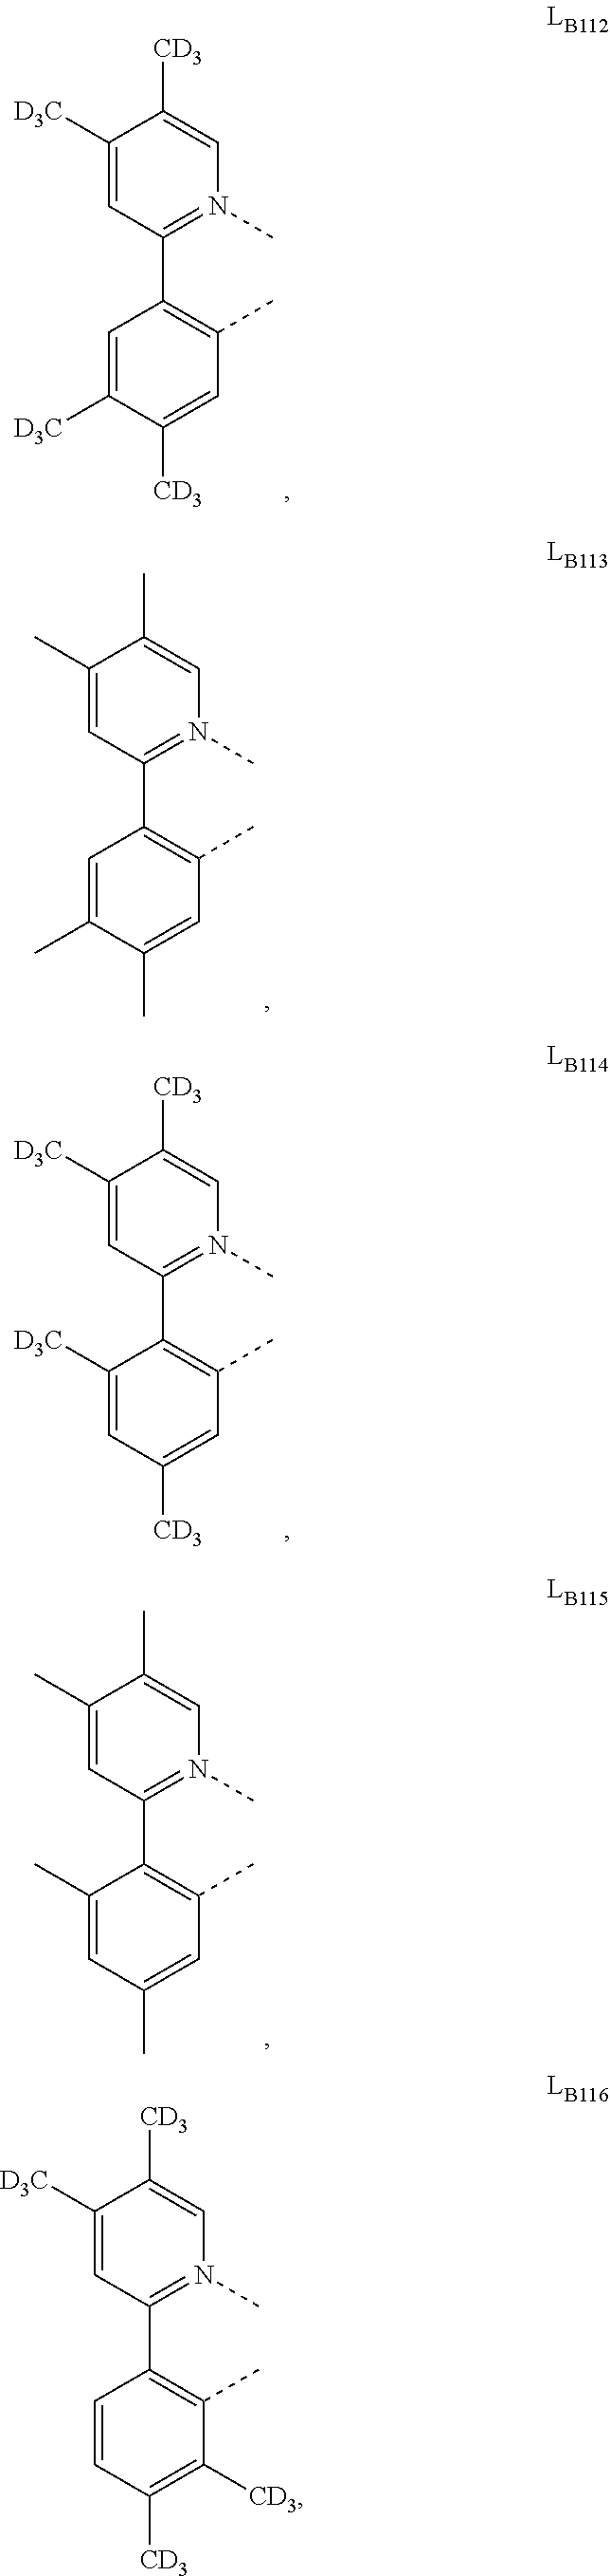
C1(C)=CC(C2=C(C)C=C(C)C(C)=C2)=N(C)C=C1C.C1([D3C])=CC(C2=C(C)C=C([CD3])C=C2[D3C])=N(C)C=C1[CD3].C1([D3C])=CC(C2=C(C)C=C([CD3])C([D3C])=C2)=N(C)C=C1[CD3].C1(C)=CC(C2=C(C)C=C(C)C=C2C)=N(C)C=C1C.C1([D3C])=CC(C2=C(C)C([CD3])=C([CD3])C=C2)=N(C)C=C1[CD3]
